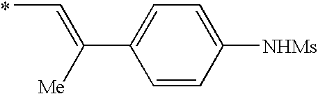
CC=C(C1=CC=C([NHMs])C=C1)[Me].*
